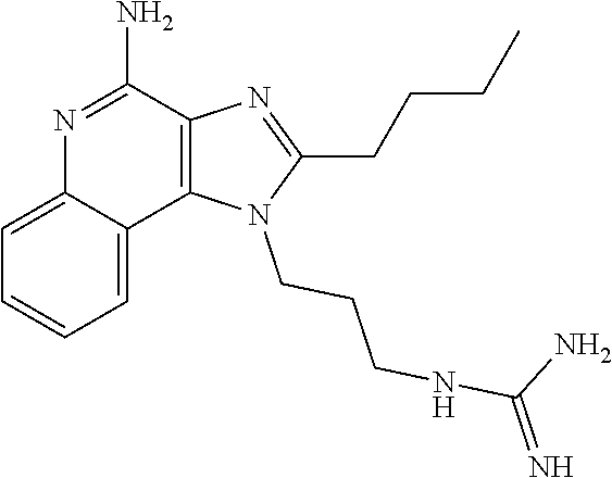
N1=C(N)C2=C(C3=CC=CC=C13)N(CCCNC(N)=N)C(CCCC)=N2
